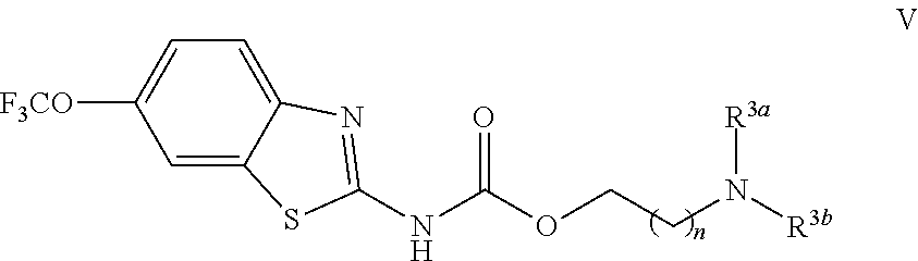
C1=C2C(=CC=C1[F3CO])N=C(NC(=O)OCCN([R3a])[R3b])S2
